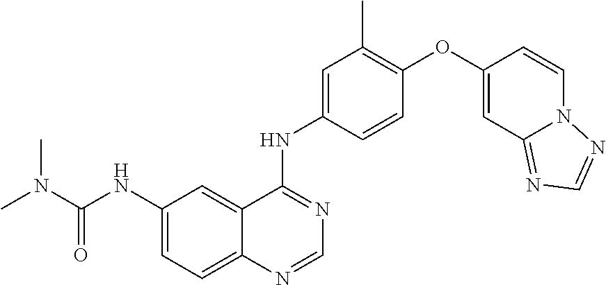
C1(NC(N(C)C)=O)=CC=C2C(=C1)C(NC1=CC(C)=C(OC3=CC4=NC=NN4C=C3)C=C1)=NC=N2
